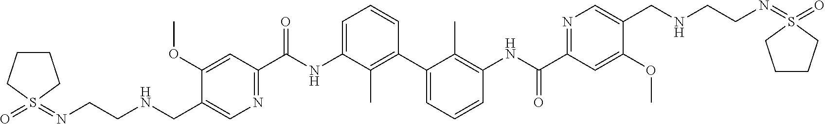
C1(OC)=CC(C(NC2=CC=CC(C3=CC=CC(NC(C4=NC=C(CNCCN=S5(=O)CCCC5)C(OC)=C4)=O)=C3C)=C2C)=O)=NC=C1CNCCN=S1(=O)CCCC1
